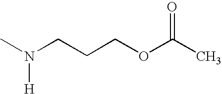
CN(CCCOC(C)=O)[H]
